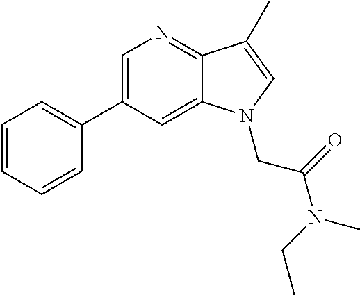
C1=C(C2=CC=CC=C2)C=C2C(=N1)C(C)=CN2CC(=O)N(CC)C
